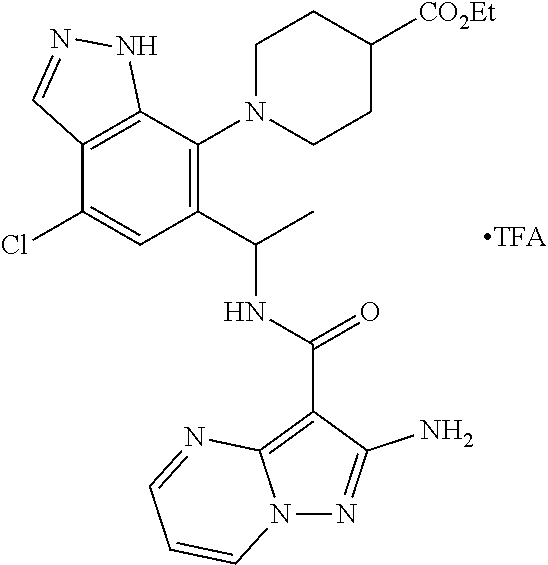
C12=C(C(N3CCC([CO2Et])CC3)=C(C(C)NC(C3=C4N(N=C3N)C=CC=N4)=O)C=C1Cl)NN=C2
